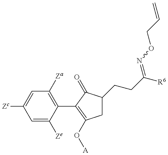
C1=C([Ze])C(C2=C(O[A])CC(CCC([R6])=NOCC=C)C2=O)=C([Za])C=C1[Zc]
